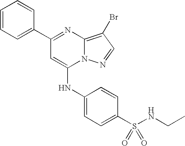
C1=C(C2=NC3=C(Br)C=NN3C(NC3=CC=C(S(=O)(=O)NCC)C=C3)=C2)C=CC=C1
